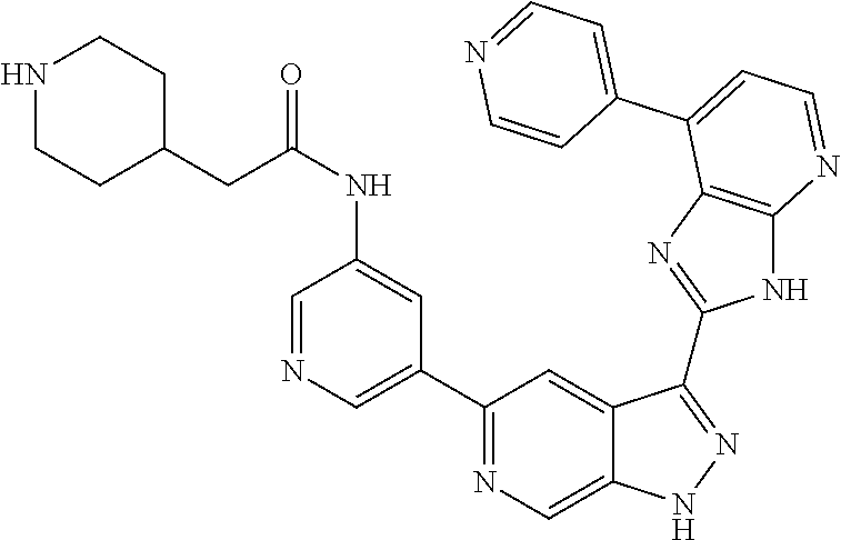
C1(C2=NC=C3C(=C2)C(C2=NC4=C(N2)N=CC=C4C2=CC=NC=C2)=NN3)=CN=CC(NC(CC2CCNCC2)=O)=C1
